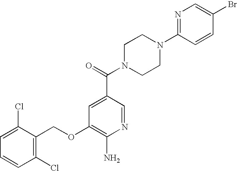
C1(Cl)=C(COC2=C(N)N=CC(C(=O)N3CCN(C4=NC=C(Br)C=C4)CC3)=C2)C(Cl)=CC=C1
